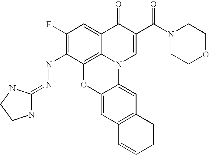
C12=C3C(=CC(F)=C1NN=C1NCCN1)C(=O)C(C(N1CCOCC1)=O)=CN3C1=CC3=C(C=C1O2)C=CC=C3
